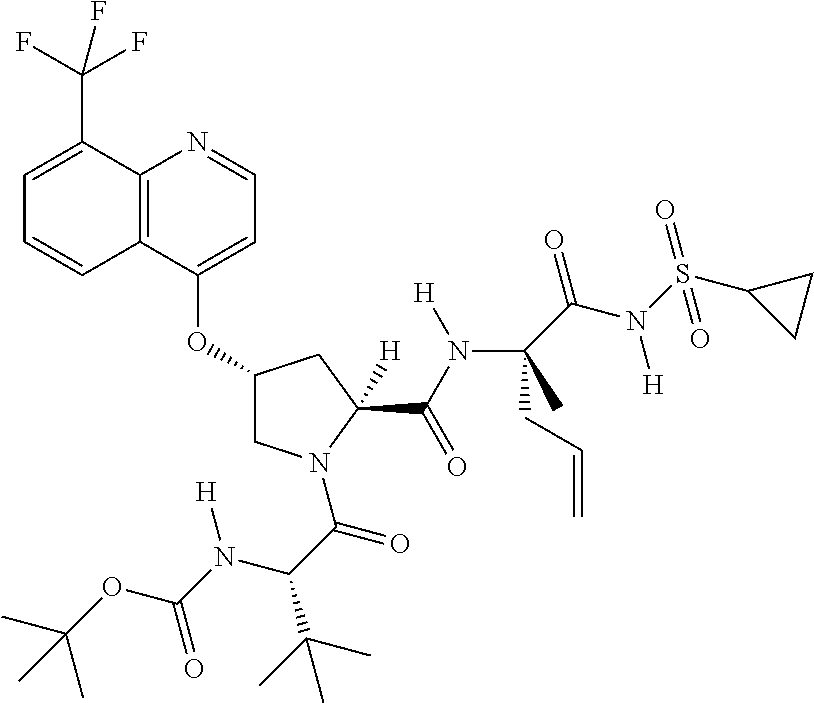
C12=C(C(OC3CN(C(C(C(C)(C)C)N(C(OC(C)(C)C)=O)[H])=O)C(C(N([H])C(CC=C)(C)C(=O)N([H])S(C4CC4)(=O)=O)=O)([H])C3)=CC=N1)C=CC=C2C(F)(F)F
